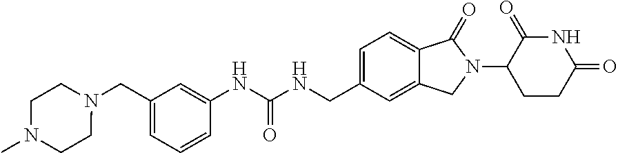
C1=CC(NC(NCC2=CC=C3C(=C2)CN(C2CCC(=O)NC2=O)C3=O)=O)=CC(CN2CCN(C)CC2)=C1
